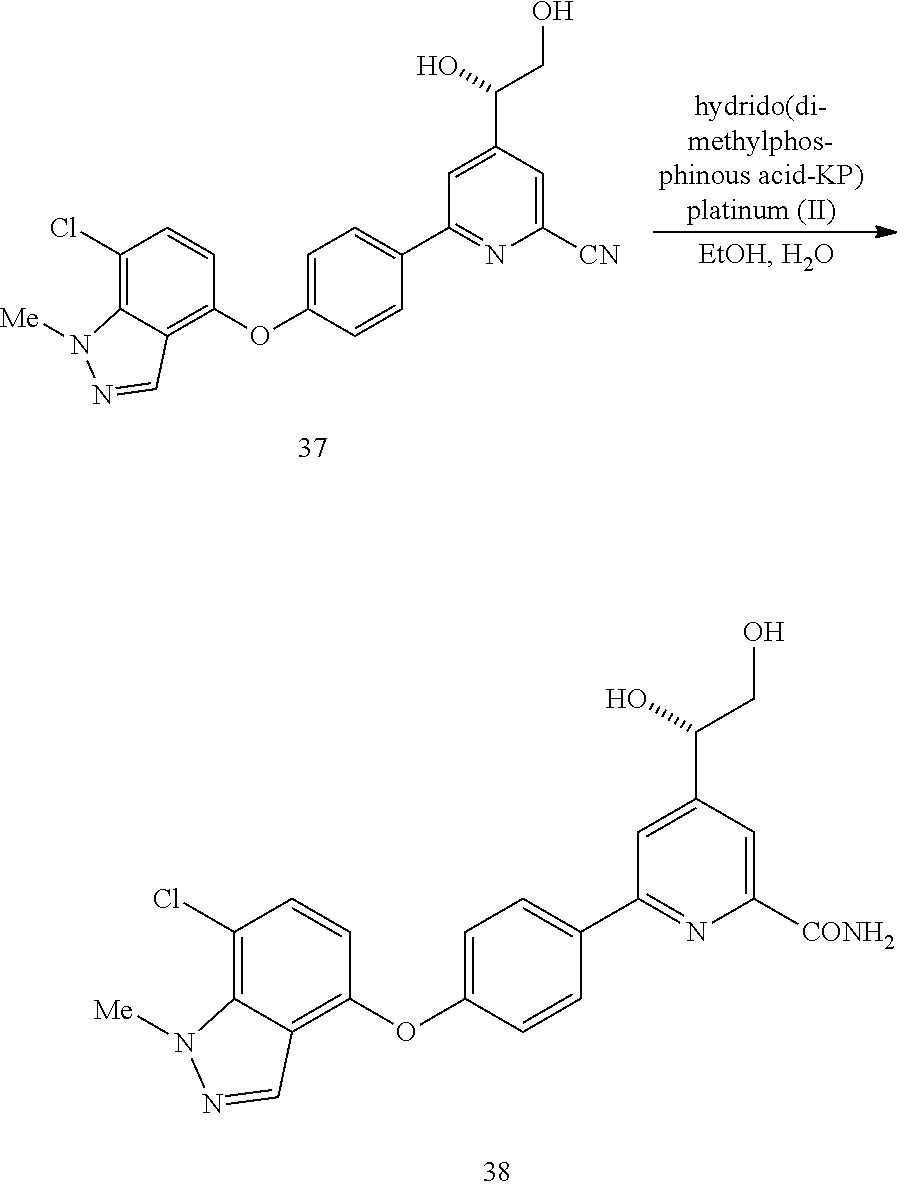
C1(Cl)=C2C(=C(OC3=CC=C(C4=NC([CN])=CC(C(CO)O)=C4)C=C3)C=C1)C=NN2[Me].C1(Cl)=C2C(=C(OC3=CC=C(C4=NC([CONH2])=CC(C(CO)O)=C4)C=C3)C=C1)C=NN2[Me]
